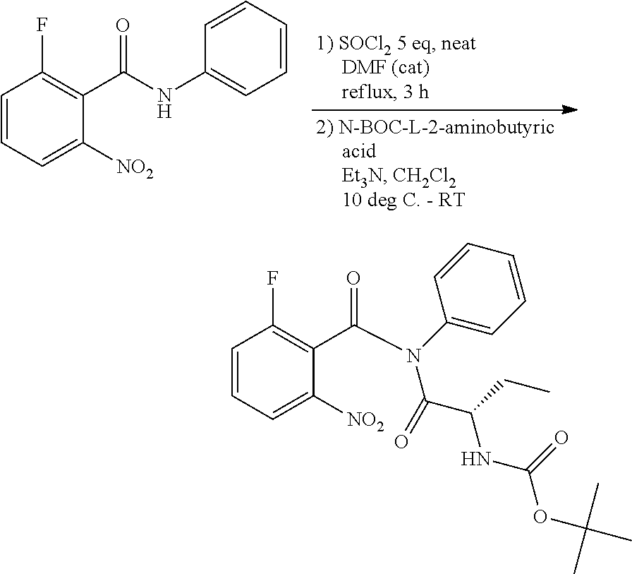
C1=CC(F)=C(C(N(C(C(CC)NC(OC(C)(C)C)=O)=O)C2=CC=CC=C2)=O)C([NO2])=C1.C1=CC=C([NO2])C(C(NC2=CC=CC=C2)=O)=C1F
